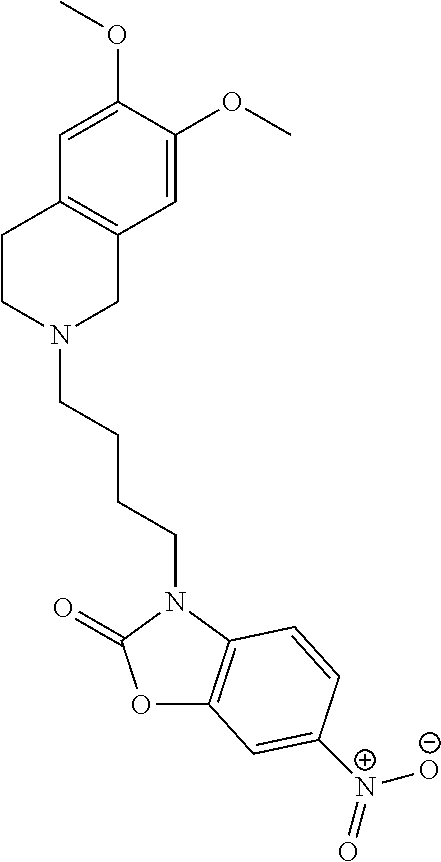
O1C2=C(N(CCCCN3CC4=C(CC3)C=C(OC)C(OC)=C4)C1=O)C=CC([N+](=O)[O-])=C2
